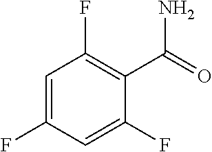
C1=C(F)C=C(F)C(C(=O)N)=C1F
